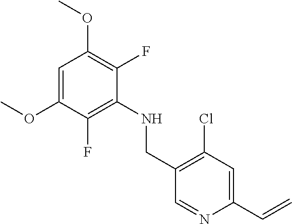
C1(OC)=CC(OC)=C(F)C(NCC2=C(Cl)C=C(C=C)N=C2)=C1F
